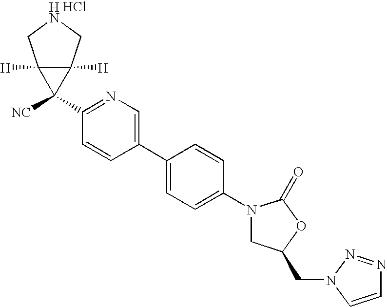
C1(N2CC(CN3C=CN=N3)OC2=O)=CC=C(C2=CN=C(C3([NC])C4([H])C3([H])CNC4)C=C2)C=C1.Cl
